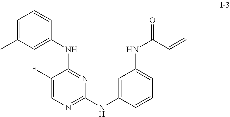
C1(F)=CN=C(NC2=CC(NC(=O)C=C)=CC=C2)N=C1NC1=CC(C)=CC=C1
